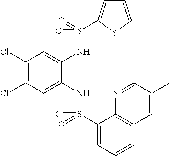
C1(Cl)=C(Cl)C=C(NS(C2=CC=CC3=C2N=CC(C)=C3)(=O)=O)C(NS(=O)(=O)C2=CC=CS2)=C1
